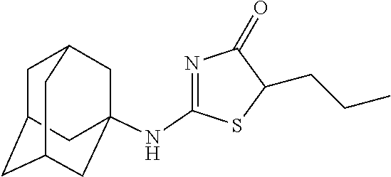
N(C1=NC(=O)C(CCC)S1)C12CC3CC(CC(C1)C3)C2
